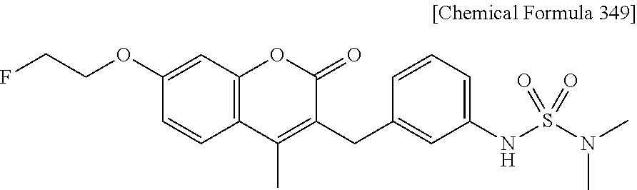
C1=C(OCCF)C=CC2=C1OC(=O)C(CC1=CC(NS(N(C)C)(=O)=O)=CC=C1)=C2C
